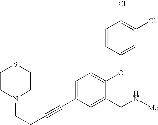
N1(CCC#CC2=CC=C(OC3=CC(Cl)=C(Cl)C=C3)C(CN[Me])=C2)CCSCC1
